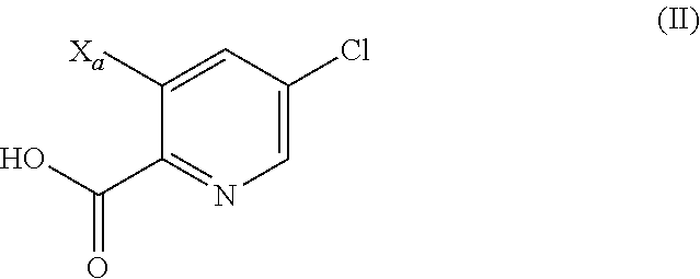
C1=C([Xa])C(C(O)=O)=NC=C1Cl
